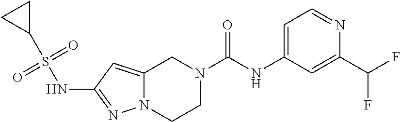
N(C1=NN2C(=C1)CN(C(NC1=CC=NC(C(F)F)=C1)=O)CC2)S(C1CC1)(=O)=O
